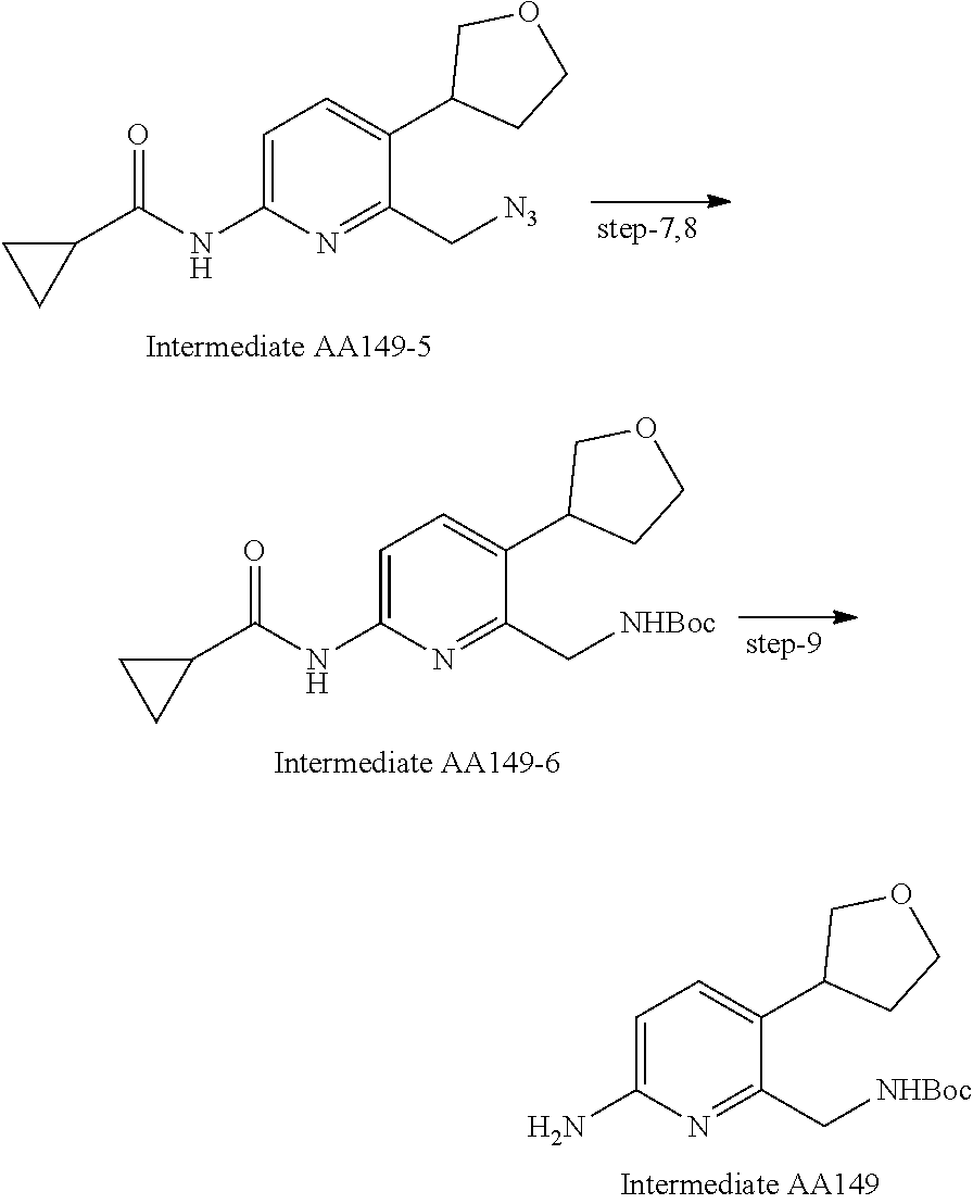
[N3]CC1=NC(NC(C2CC2)=O)=CC=C1C1CCOC1.[NHBoc]CC1=NC(NC(C2CC2)=O)=CC=C1C1CCOC1.[NHBoc]CC1=NC(N)=CC=C1C1CCOC1
